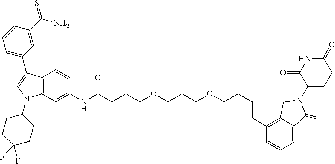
C12=C(C=C(NC(CCCOCCCOCCCCC3=C4C(=CC=C3)C(=O)N(C3CCC(=O)NC3=O)C4)=O)C=C1)N(C1CCC(F)(F)CC1)C=C2C1=CC=CC(C(N)=S)=C1
